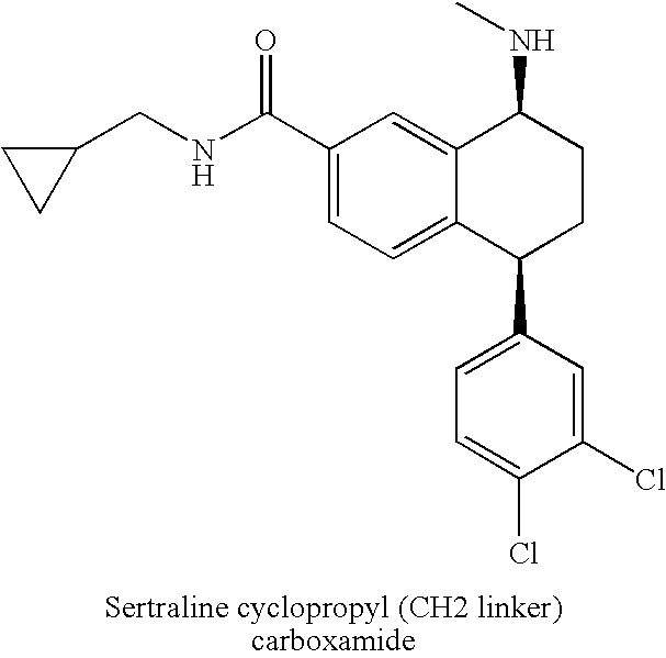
C1(C(NCC2CC2)=O)=CC=C2C(=C1)C(NC)CCC2C1=CC=C(Cl)C(Cl)=C1
